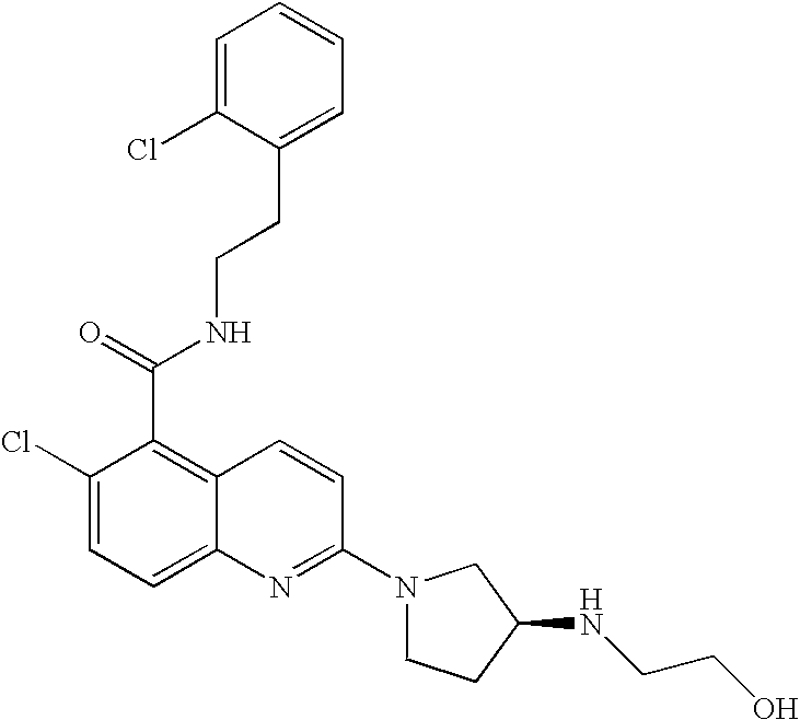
C1=C(Cl)C(CCNC(C2=C3C(=CC=C2Cl)N=C(N2CCC(NCCO)C2)C=C3)=O)=CC=C1
